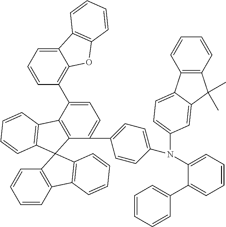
C1=C(C2=C3C(=CC=C2)C2=C(O3)C=CC=C2)C2=C(C(C3=CC=C(N(C4=CC=C5C6=C(C=CC=C6)C(C)(C)C5=C4)C4=CC=CC=C4C4=CC=CC=C4)C=C3)=C1)C1(C3=C(C=CC=C3)C3=C1C=CC=C3)C1=C2C=CC=C1
